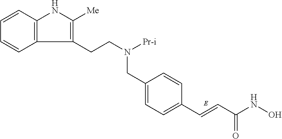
C(C1=CC=C(C=CC(NO)=O)C=C1)N([Pr-i])CCC1=C([Me])NC2=C1C=CC=C2
